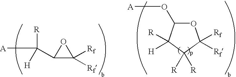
O1C(O[A])C([R])([H])C([R])([R])C1([Rf])[Rf].C1(C([R])([H])[A])C([Rf])([Rf])O1
